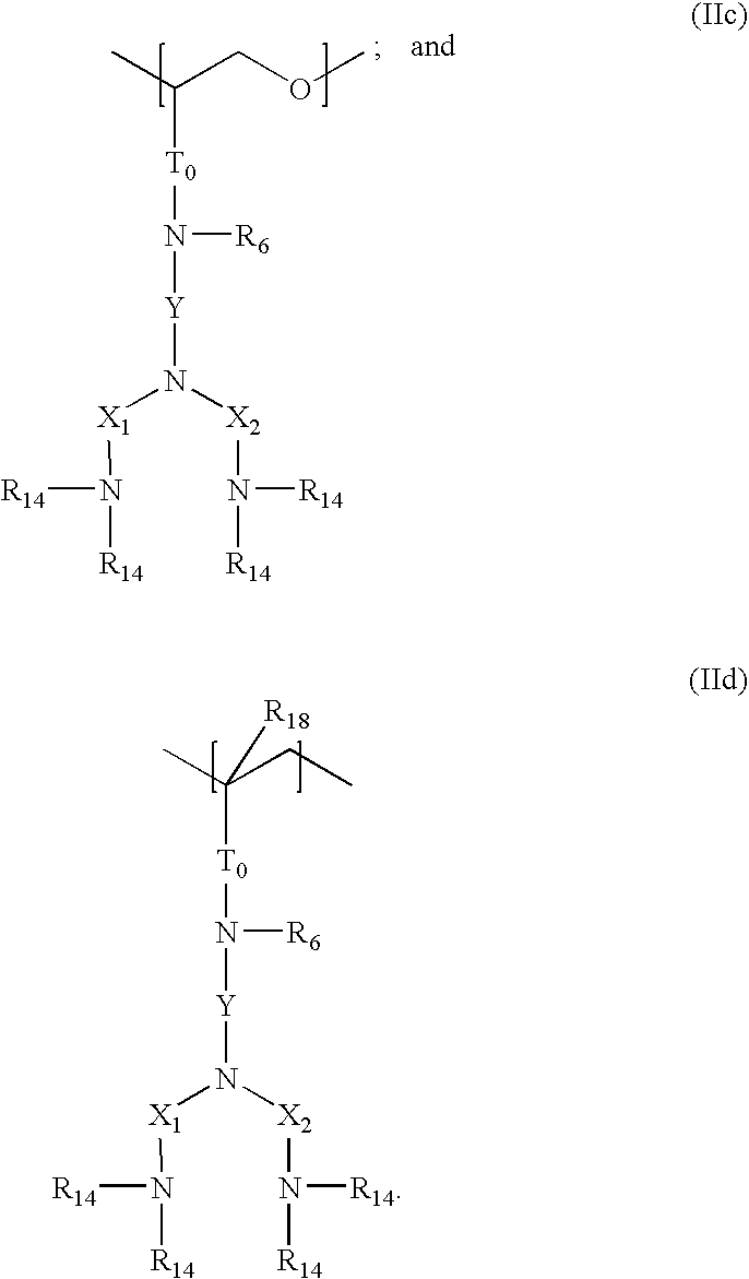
CC(COC)[T0]N([Y]N([X1]N([R14])[R14])[X2]N([R14])[R14])[R6].CC(CC)([T0]N([Y]N([X1]N([R14])[R14])[X2]N([R14])[R14])[R6])[R18]
